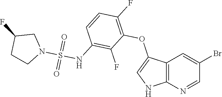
C12=C(N=CC(Br)=C1)NC=C2OC1=C(F)C=CC(NS(N2CC(F)CC2)(=O)=O)=C1F
